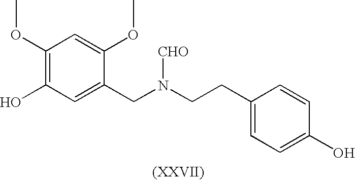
C1(OC)=C(O)C=C(CN(CCC2=CC=C(O)C=C2)[CHO])C(OC)=C1
